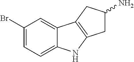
C1(Br)=CC=C2C(=C1)C1=C(N2)CC(N)C1
